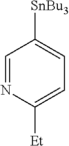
C1=NC([Et])=CC=C1[SnBu3]
